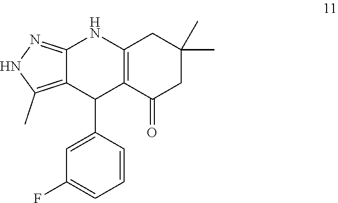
C1(C)(C)CC(=O)C2=C(C1)NC1=NNC(C)=C1C2C1=CC(F)=CC=C1
